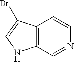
C12=C(C=NC=C1)NC=C2Br
